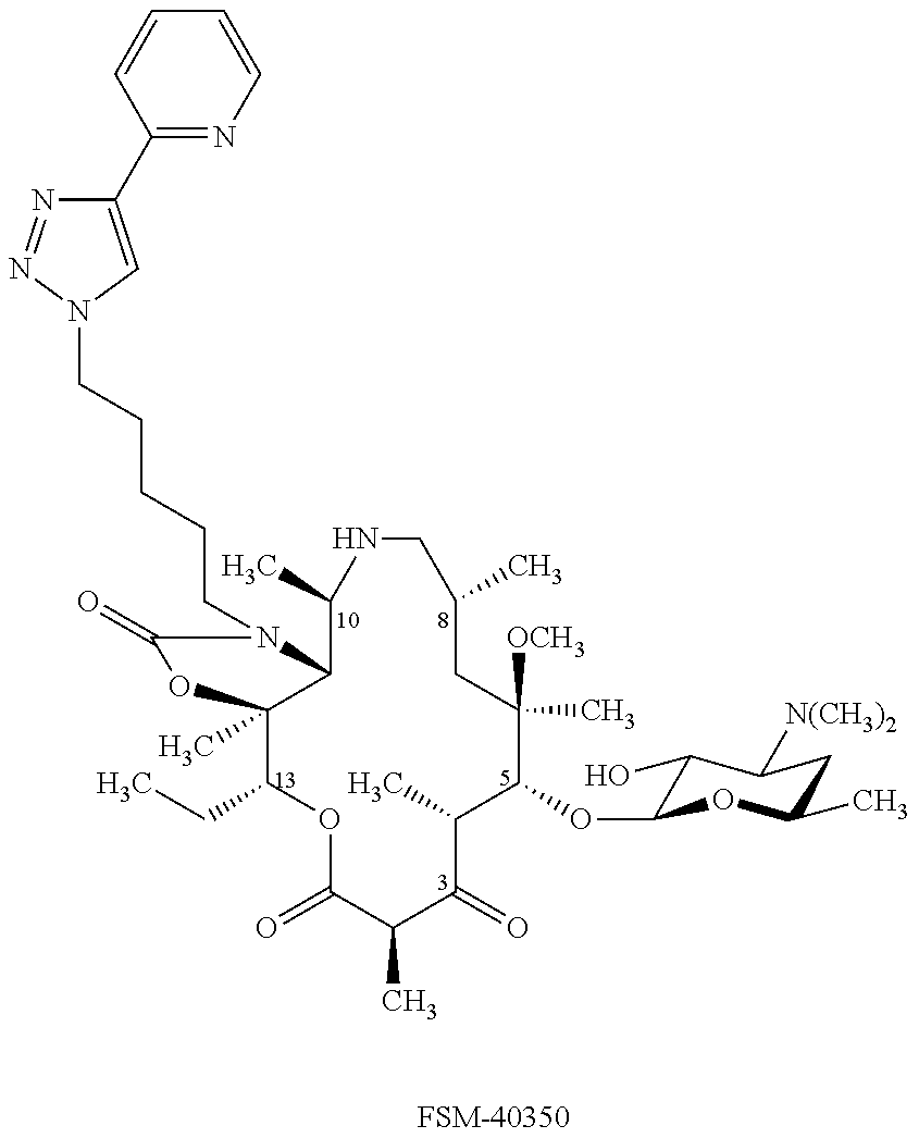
[FSM-40350].C1(CC)C2(C)C(N(CCCCCN3N=NC(C4=NC=CC=C4)=C3)C(=O)O2)C(C)NCC(C)CC([OCH3])(C)C(OC2C(O)C([N(CH3)2])CC(C)O2)C(C)C(=O)C(C)C(=O)O1
